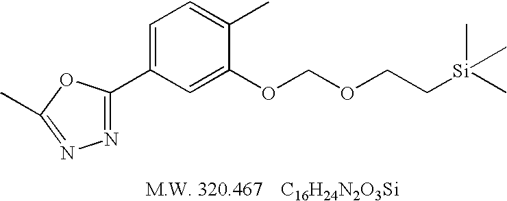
C1=C(C2=NN=C(C)O2)C=C(OCOCC[Si](C)(C)C)C(C)=C1.[C16H24N2O3Si]
